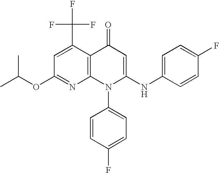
C1(OC(C)C)=NC2=C(C(C(F)(F)F)=C1)C(=O)C=C(NC1=CC=C(F)C=C1)N2C1=CC=C(F)C=C1
